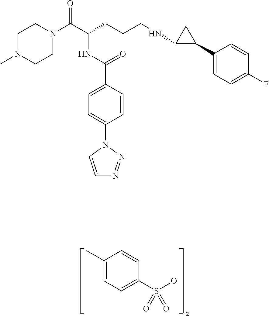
C1(C)=CC=C(S(O)(=O)=O)C=C1.C1N(C)CCN(C(C(CCCNC2C(C3=CC=C(F)C=C3)C2)NC(C2=CC=C(N3N=NC=C3)C=C2)=O)=O)C1
